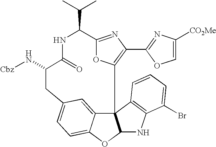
C12=NC(C3=NC([CO2Me])=CO3)=C(O1)C13C4=CC(=CC=C4OC1NC1=C3C=CC=C1Br)CC(N[Cbz])C(=O)NC2C(C)C
